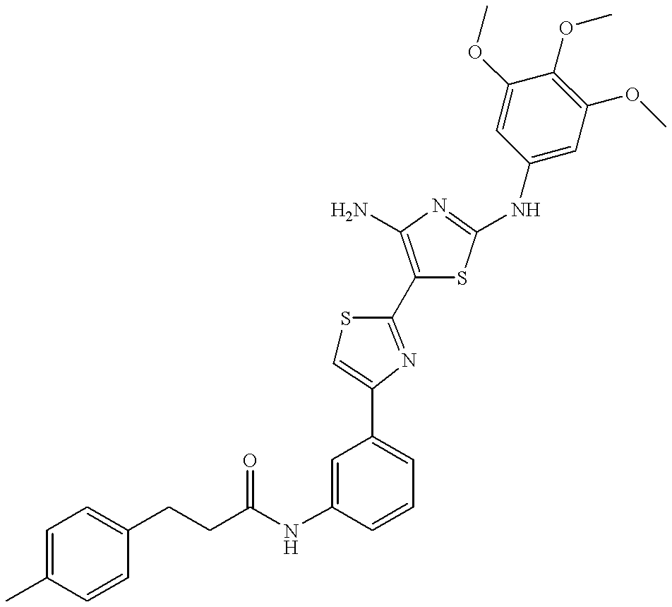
C(NC1=CC(C2=CSC(C3=C(N)N=C(NC4=CC(OC)=C(OC)C(OC)=C4)S3)=N2)=CC=C1)(=O)CCC1=CC=C(C)C=C1
